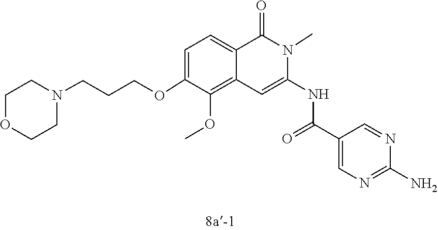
NC1=NC=C(C(=O)NC2=CC3=C(OC)C(OCCCN4CCOCC4)=CC=C3C(=O)N2C)C=N1
